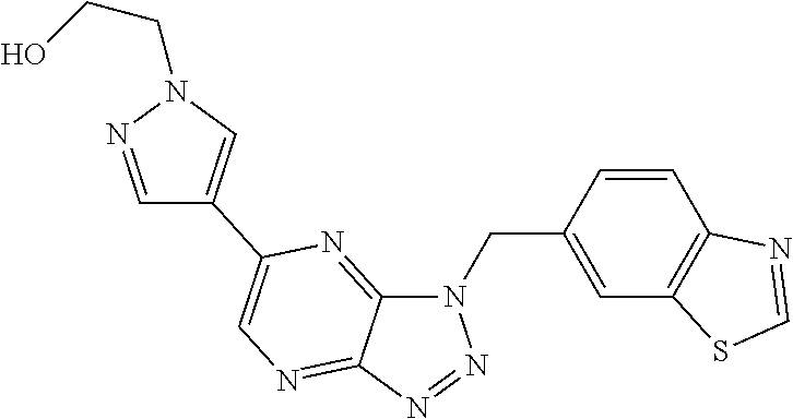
C1=CC2=C(C=C1CN1C3=NC(C4=CN(CCO)N=C4)=CN=C3N=N1)SC=N2
